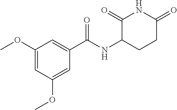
C1(OC)=CC(OC)=CC(C(NC2CCC(=O)NC2=O)=O)=C1
